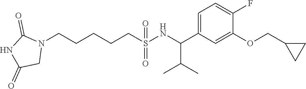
N1(CCCCCS(=O)(=O)NC(C2=CC=C(F)C(OCC3CC3)=C2)C(C)C)C(=O)NC(=O)C1
